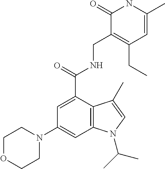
N1(C2=CC3=C(C(C(=O)NCC4=C(CC)C=C(C)NC4=O)=C2)C(C)=CN3C(C)C)CCOCC1
